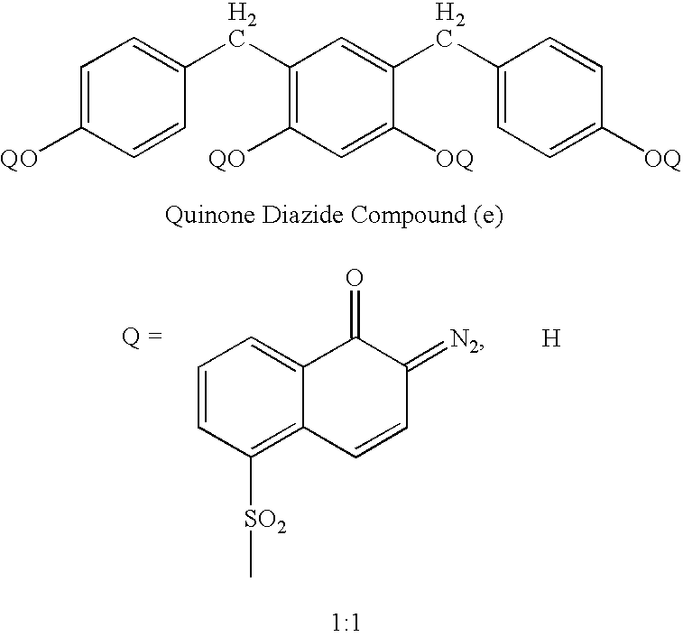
C1=C([QO])C=CC(CC2=C([QO])C=C([OQ])C(CC3=CC=C([OQ])C=C3)=C2)=C1.C1=CC([SO2]C)=C2C(=C1)C(=O)C(=[N2])C=C2.[H]
